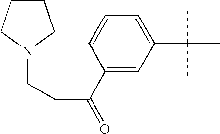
C1(C(=O)CCN2CCCC2)=CC(C(C)(C)C)=CC=C1
